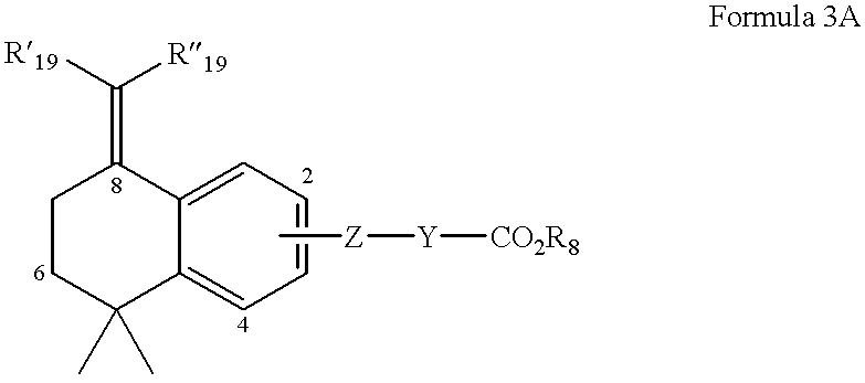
C1CC(C)(C)C2=CC=CC=C2C1=C([R19])[R19].C[Z][Y][CO2R8]
